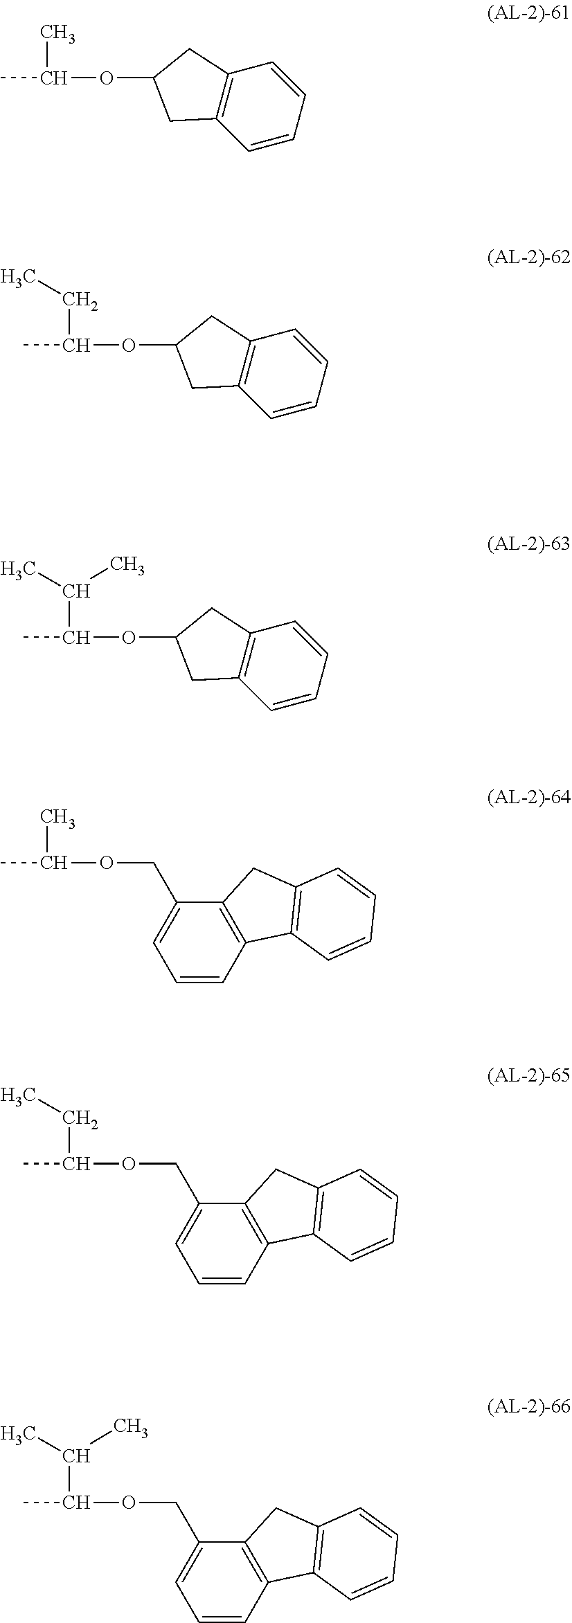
CC(OC1CC2=C(C=CC=C2)C1)C.CC(OC1CC2=C(C=CC=C2)C1)CC.CC(OC1CC2=C(C=CC=C2)C1)C(C)C.CC(OCC1=CC=CC2=C1CC1=C2C=CC=C1)C.CC(OCC1=CC=CC2=C1CC1=C2C=CC=C1)CC.CC(OCC1=CC=CC2=C1CC1=C2C=CC=C1)C(C)C
